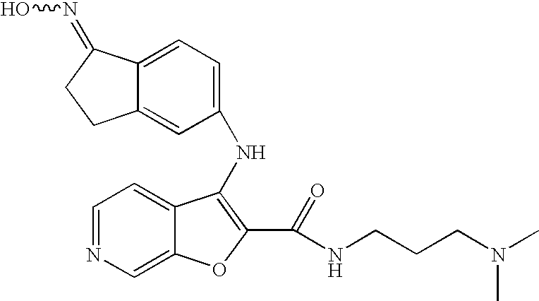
C12=CC=C(NC3=C(C(NCCCN(C)C)=O)OC4=CN=CC=C43)C=C1CCC2=NO
